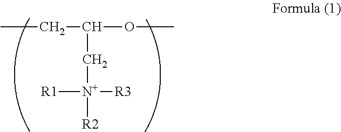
CCC(OC)C[N+]([R1])([R3])[R2]
